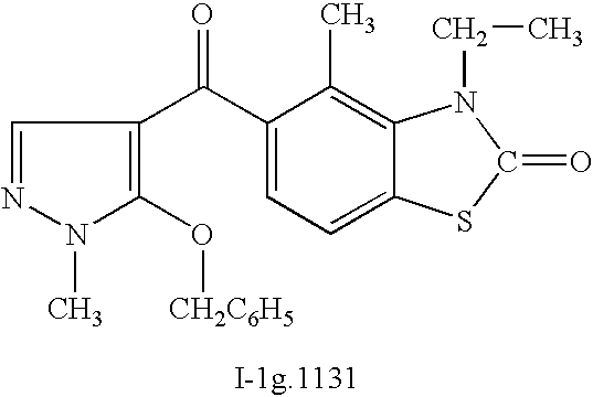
C1=NN(C)C(O[CH2C6H5])=C1C(C1=CC=C2C(=C1C)N(CC)C(=O)S2)=O
